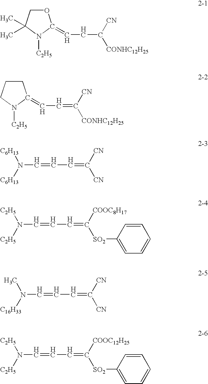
O1CC(C)(C)N([C2H5])C1=CCC([CONHC12H25])[CN].C1CCN([C2H5])C1=CC=C([CONHC12H25])[CN].[C6H13]N([C6H13])C=CC=C([CN])[CN].[C2H5]N([C2H5])C=CC=C([COOC8H17])[SO2]C1=CC=CC=C1.N(C=CC=C([CN])[CN])([C16H33])C.[C2H5]N([C2H5])C=CC=C([COOC12H25])[SO2]C1=CC=CC=C1
